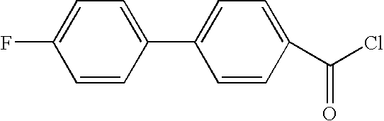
ClC(C1=CC=C(C2=CC=C(F)C=C2)C=C1)=O
